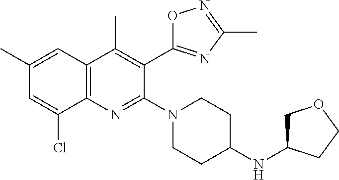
C12=C(C=C(C)C=C1Cl)C(C)=C(C1=NC(C)=NO1)C(N1CCC(NC3COCC3)CC1)=N2
